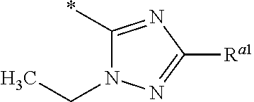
N1(CC)C(*)=NC([Ra1])=N1
